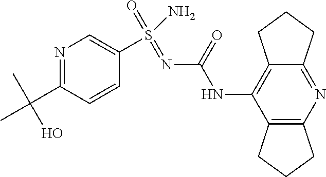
C12=C(C(NC(N=S(=O)(N)C3=CN=C(C(C)(C)O)C=C3)=O)=C3C(=N1)CCC3)CCC2
